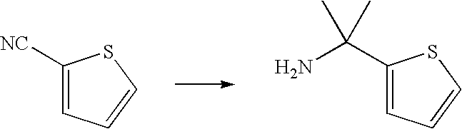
C1([NC])=CC=CS1.C1(C(N)(C)C)=CC=CS1
